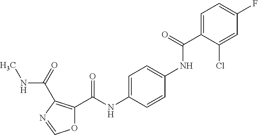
C1=C(C(NC2=CC=C(NC(C3=C(C(=O)NC)N=CO3)=O)C=C2)=O)C(Cl)=CC(F)=C1
